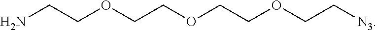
NCCOCCOCCOCC[N3]
